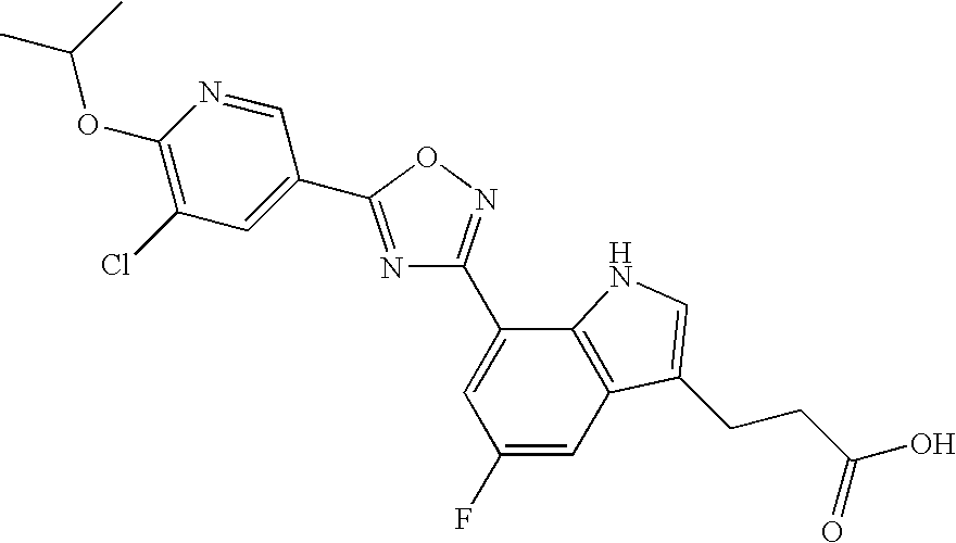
N1=C(C2=CC(Cl)=C(OC(C)C)N=C2)ON=C1C1=CC(F)=CC2=C1NC=C2CCC(O)=O
